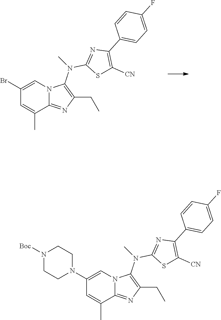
C1=C(C)C2=NC(CC)=C(N(C3=NC(C4=CC=C(F)C=C4)=C([CN])S3)C)N2C=C1Br.N1([Boc])CCN(C2=CN3C(=NC(CC)=C3N(C3=NC(C4=CC=C(F)C=C4)=C([CN])S3)C)C(C)=C2)CC1
